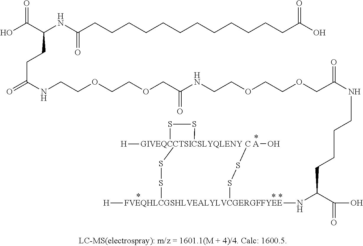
OC(C(NC(CCCCCCCCCCCCC(O)=O)=O)CCC(=O)NCCOCCOCC(NCCOCCOCC(=O)NCCCCC(N[FVEQHLCGSHLVEALYLVCGERGFFYEE]([H])(SS[C A]O)SS[GIVEQCCTSICSLYQLENY]1([H])SS1)C(=O)O)=O)=O
